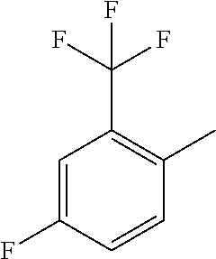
C1=C(F)C=CC(C)=C1C(F)(F)F
